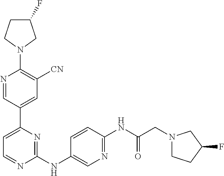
C1(F)CCN(C2=C([CN])C=C(C3=CC=NC(NC4=CN=C(NC(CN5CCC(F)C5)=O)C=C4)=N3)C=N2)C1
